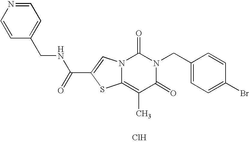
C1=NC=CC(CNC(C2=CN3C(=C(C)C(=O)N(CC4=CC=C(Br)C=C4)C3=O)S2)=O)=C1.Cl
